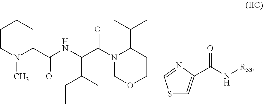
C1(C(NC(C(N2C(C(C)C)CC(C3=NC(C(N[R33])=O)=CS3)OC2)=O)C(C)CC)=O)N(C)CCCC1
